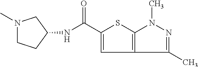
N1(C)CCC(NC(=O)C2=CC3=C(S2)N(C)N=C3C)C1
